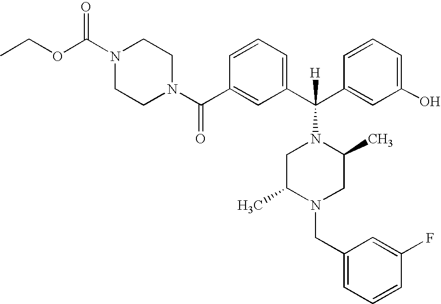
C1(C(N2CCN(C(OCC)=O)CC2)=O)=CC(C(C2=CC(O)=CC=C2)([H])N2CC(C)N(CC3=CC=CC(F)=C3)CC2C)=CC=C1
